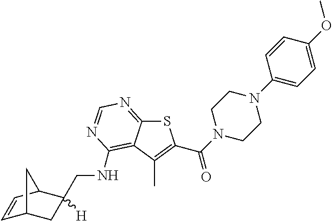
C1(N2CCN(C(=O)C3=C(C)C4=C(NCC5([H])CC6C=CC5C6)N=CN=C4S3)CC2)=CC=C(OC)C=C1
